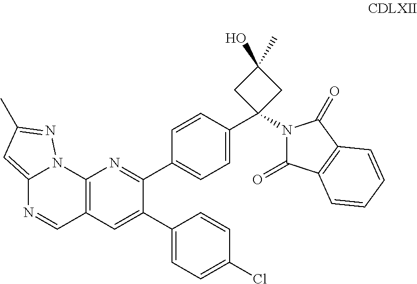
C12=CC(C)=NN1C1=C(C=N2)C=C(C2=CC=C(Cl)C=C2)C(C2=CC=C(C3(N4C(=O)C5=C(C4=O)C=CC=C5)CC(C)(O)C3)C=C2)=N1
